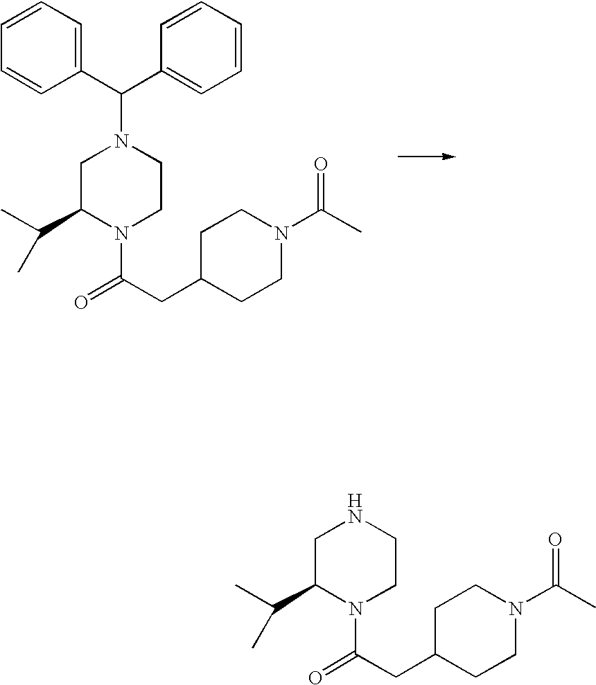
C1C(C(C)C)N(C(=O)CC2CCN(C(C)=O)CC2)CCN1C(C1=CC=CC=C1)C1=CC=CC=C1.C1C(C(C)C)N(C(=O)CC2CCN(C(C)=O)CC2)CCN1
